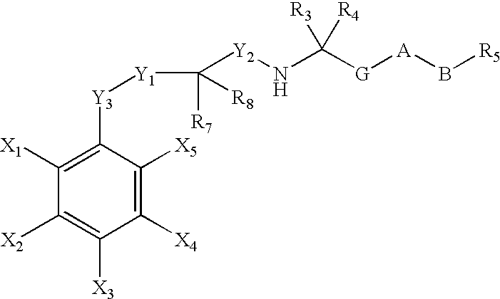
C([Y2]NC([G][A]B[R5])([R4])[R3])([R8])([R7])[Y1][Y3]C1=C([X1])C([X2])=C([X3])C([X4])=C1[X5]
